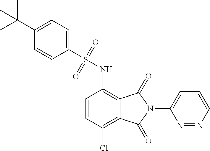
C1=CC(Cl)=C2C(=C1NS(C1=CC=C(C(C)(C)C)C=C1)(=O)=O)C(=O)N(C1=CC=CN=N1)C2=O
